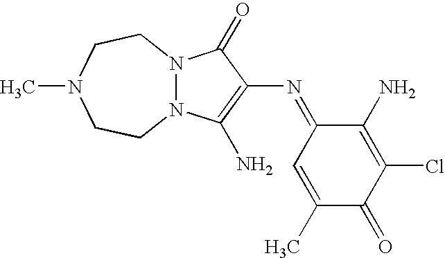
N12N(CCN(C)CC1)C(=O)C(N=C1C=C(C)C(=O)C(Cl)=C1N)=C2N
